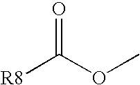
[R8]C(OC)=O
